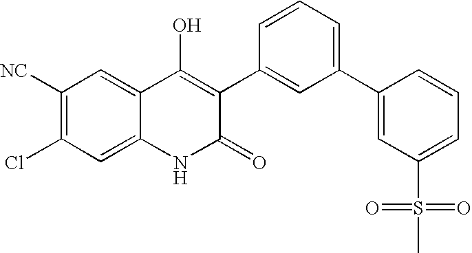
C1([NC])=C(Cl)C=C2C(=C1)C(O)=C(C1=CC(C3=CC(S(C)(=O)=O)=CC=C3)=CC=C1)C(=O)N2
